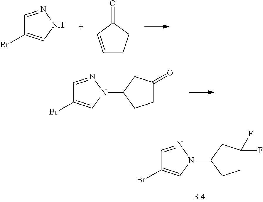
C1=NNC=C1Br.C1=CC(=O)CC1.C1=NN(C2CC(=O)CC2)C=C1Br.C1=NN(C2CC(F)(F)CC2)C=C1Br
